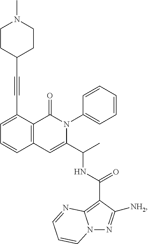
C1=C(C#CC2CCN(C)CC2)C2=C(C=C1)C=C(C(C)NC(=O)C1=C3N(N=C1[NH2])C=CC=N3)N(C1=CC=CC=C1)C2=O
